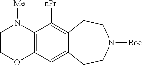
C1COC2=C(N1[Me])C([nPr])=C1C(=C2)CCN([Boc])CC1
